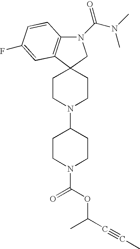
N1(C2CCN(C(=O)OC(C#CC)C)CC2)CCC2(CC1)C1=C(N(C(N(C)C)=O)C2)C=CC(F)=C1
